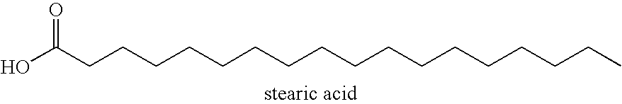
OC(=O)CCCCCCCCCCCCCCCCC
